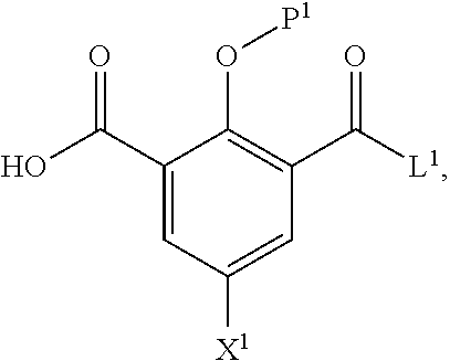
C1(C(O)=O)=CC([X1])=CC(C([L1])=O)=C1O[P1]
